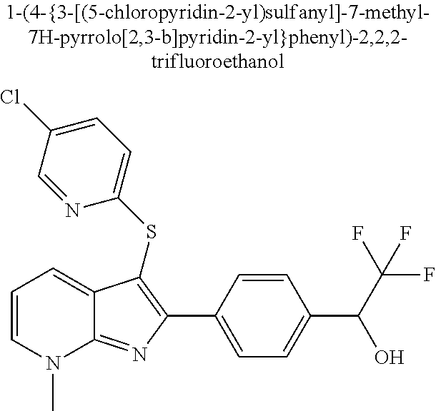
C1(C2=C(SC3=CC=C(Cl)C=N3)C3=CC=CN(C)C3=N2)=CC=C(C(O)C(F)(F)F)C=C1
